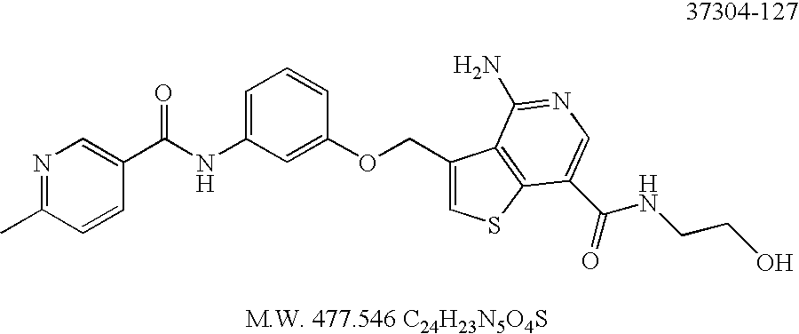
CC1=NC=C(C(NC2=CC=CC(OCC3=CSC4=C3C(N)=NC=C4C(NCCO)=O)=C2)=O)C=C1
